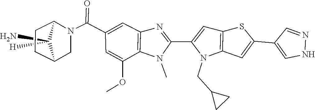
C12CCC(CN1C(C1=CC3=C(N(C)C(C4=CC5=C(N4CC4CC4)C=C(C4=CNN=C4)S5)=N3)C(OC)=C1)=O)C2(N)[H]
